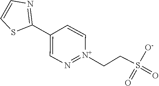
S(=O)(=O)(CC[N+]1=NC=C(C2=NC=CS2)C=C1)[O-]
